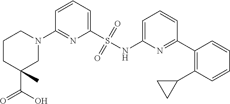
N1(C2=NC(S(NC3=CC=CC(C4=C(C5CC5)C=CC=C4)=N3)(=O)=O)=CC=C2)CCCC(C(=O)O)(C)C1
